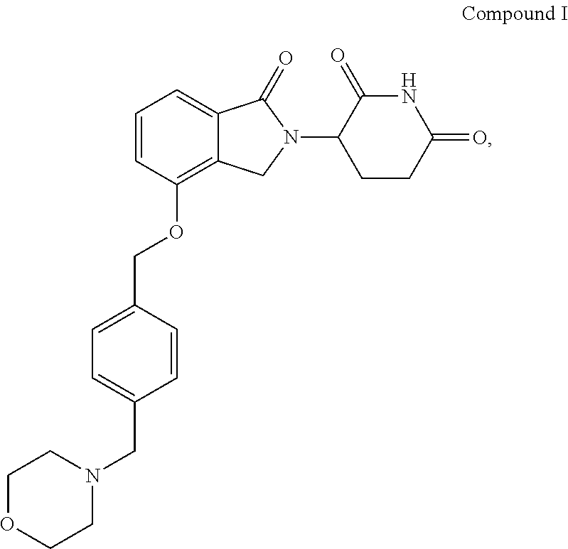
O(C1=C2C(=CC=C1)C(=O)N(C1CCC(=O)NC1=O)C2)CC1=CC=C(CN2CCOCC2)C=C1
